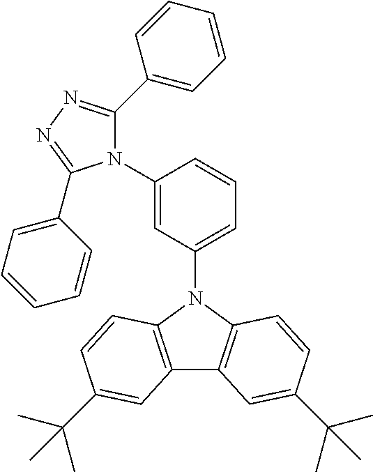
C12=C(C=CC(C(C)(C)C)=C1)N(C1=CC=CC(N3C(C4=CC=CC=C4)=NN=C3C3=CC=CC=C3)=C1)C1=C2C=C(C(C)(C)C)C=C1
